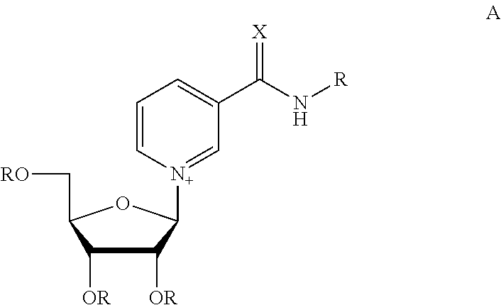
C1([OR])C([OR])C(C[RO])OC1[N+]1=CC(C(N[R])=[X])=CC=C1
